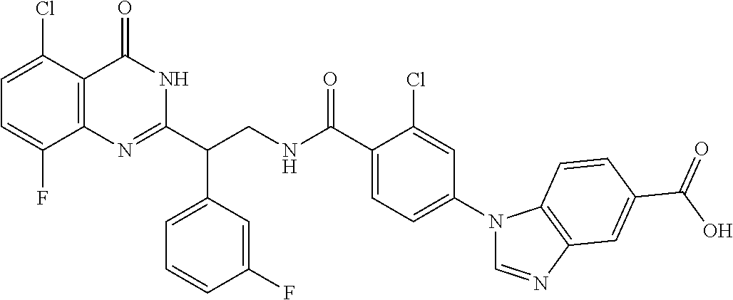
C1(C(CNC(C2=CC=C(N3C=NC4=C3C=CC(C(=O)O)=C4)C=C2Cl)=O)C2=CC=CC(F)=C2)=NC2=C(C(=O)N1)C(Cl)=CC=C2F
